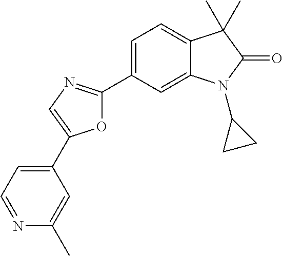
O1C(C2=CC=C3C(=C2)N(C2CC2)C(=O)C3(C)C)=NC=C1C1=CC=NC(C)=C1
